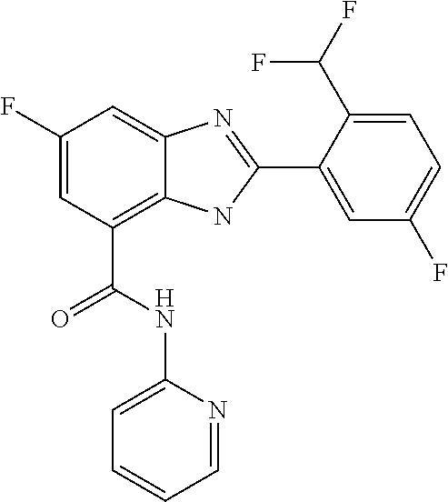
C1(F)=CC(C(=O)NC2=CC=CC=N2)=C2C(=C1)N=C(C1=CC(F)=CC=C1C(F)F)N2
